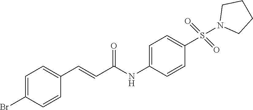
C1=C(Br)C=CC(C=CC(NC2=CC=C(S(=O)(=O)N3CCCC3)C=C2)=O)=C1
